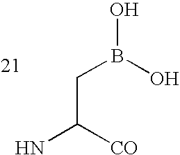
C(B(O)O)C(N)[CO]
